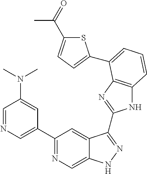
C1=NC=C(C2=NC=C3C(=C2)C(C2=NC4=C(N2)C=CC=C4C2=CC=C(C(=O)C)S2)=NN3)C=C1N(C)C
